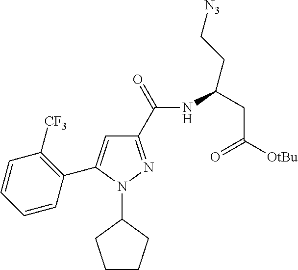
C1(C(=O)NC(CC([OtBu])=O)CC[N3])=NN(C2CCCC2)C(C2=C([CF3])C=CC=C2)=C1
